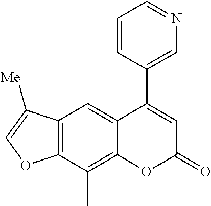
C12=C(C(C)=C3C(=C1)C(C1=CN=CC=C1)=CC(=O)O3)OC=C2[Me]
